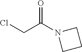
ClCC(N1CCC1)=O
